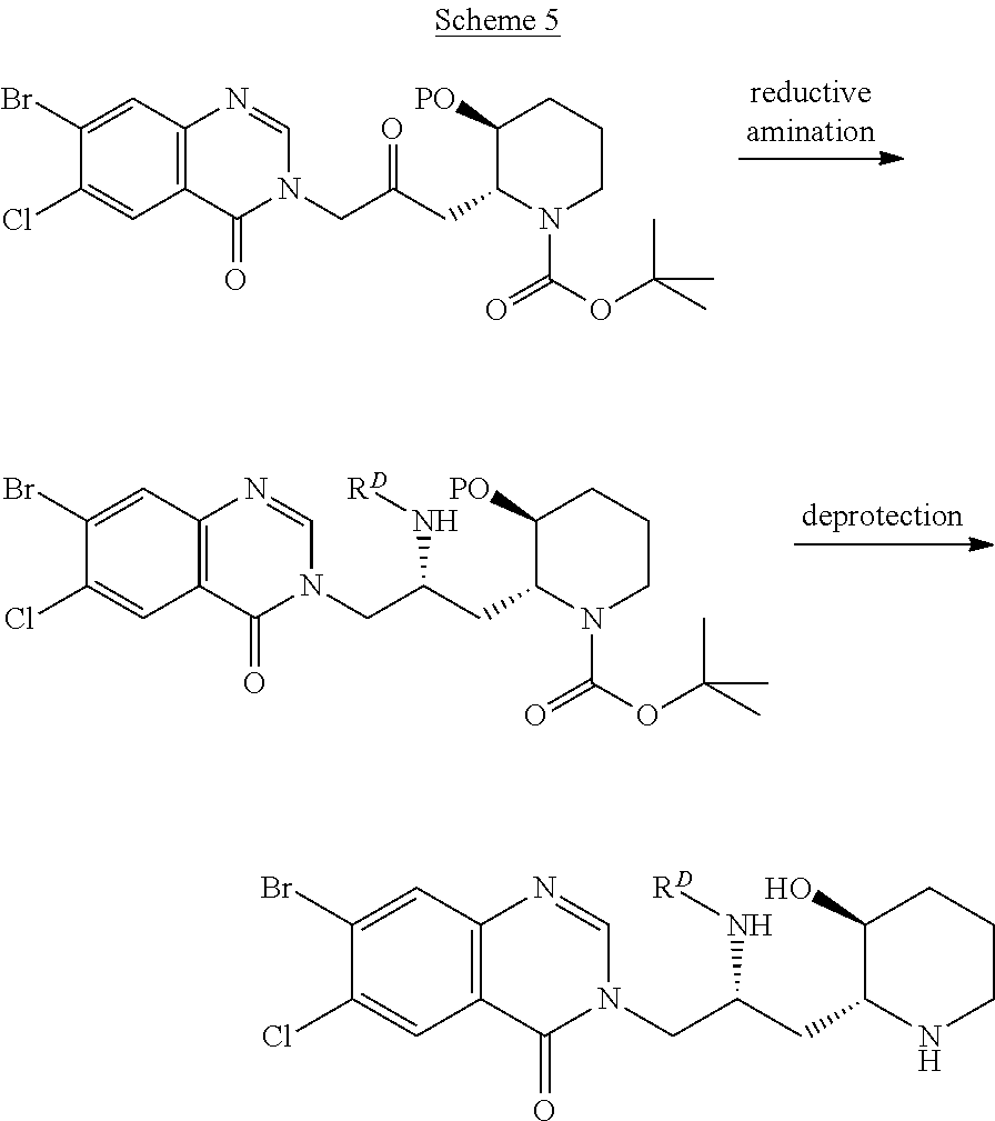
C1(Br)=CC2=C(C=C1Cl)C(=O)N(CC(CC1N(C(=O)OC(C)(C)C)CCCC1[PO])=O)C=N2.C1(Br)=CC2=C(C=C1Cl)C(=O)N(CC(CC1N(C(=O)OC(C)(C)C)CCCC1[PO])N[RD])C=N2.C1(Br)=CC2=C(C=C1Cl)C(=O)N(CC(CC1NCCCC1O)N[RD])C=N2
